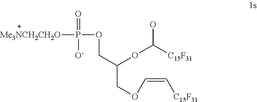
[Me3NCH2CH2O]P(OCC(COC=C[C15F31])OC([C15F31])O)(=O)[O-]
